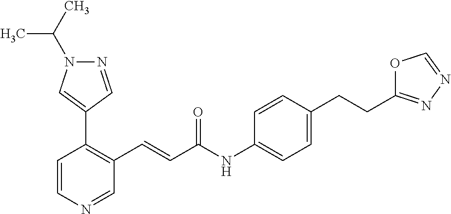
C1=CN=CC(C=CC(=O)NC2=CC=C(CCC3=NN=CO3)C=C2)=C1C1=CN(C(C)C)N=C1
